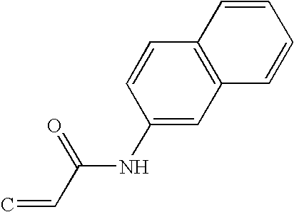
C1(NC(C=C)=O)=CC2=C(C=C1)C=CC=C2
